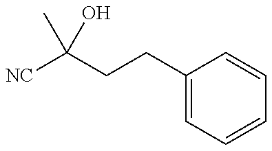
[NC]C(CCC1=CC=CC=C1)(O)C
